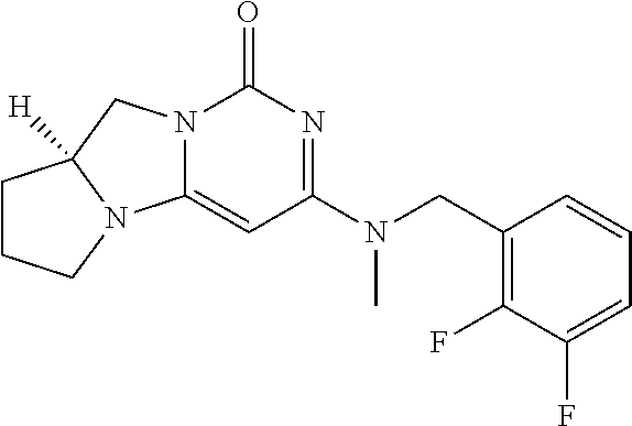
C1(CN(C2=NC(=O)N3C(=C2)N2C([H])(C3)CCC2)C)=C(F)C(F)=CC=C1
